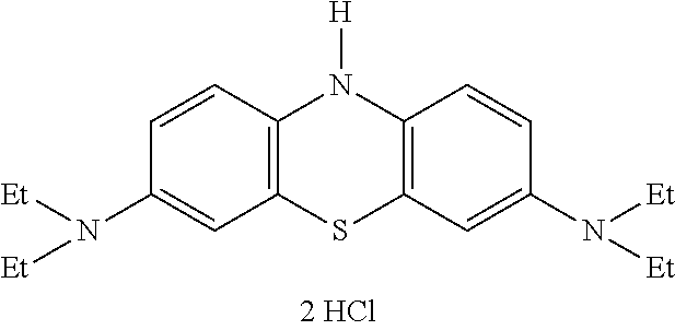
C1=CC2=C(C=C1N([Et])[Et])SC1=C(N2[H])C=CC(N([Et])[Et])=C1
